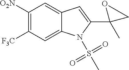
C1([O2N])=C([F3C])C=C2C(=C1)C=C(C1(C)OC1)N2S(C)(=O)=O
